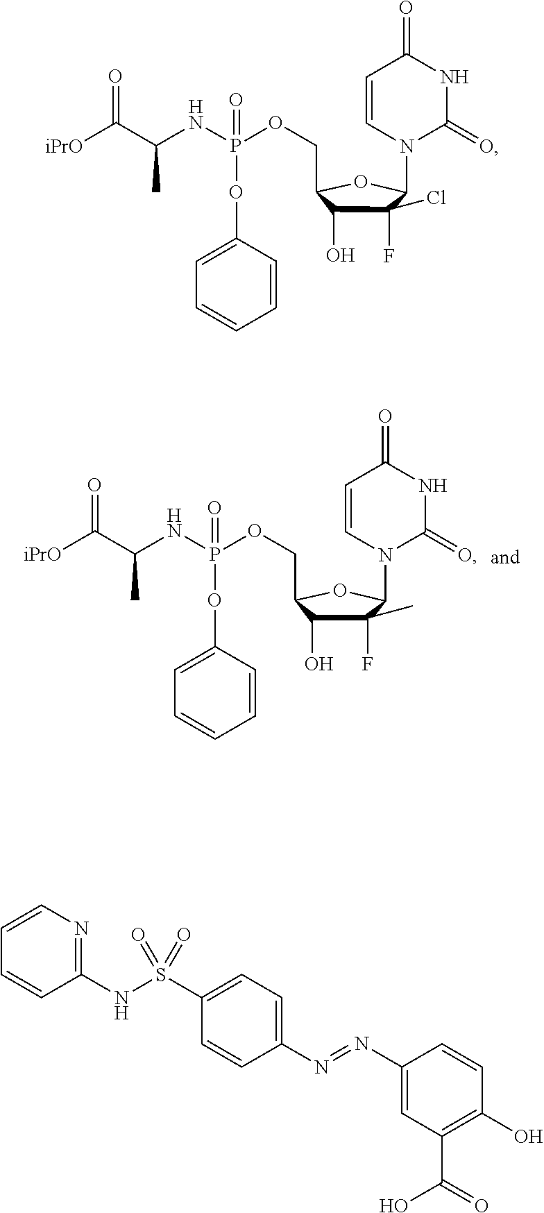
C1=C(OP(OCC2C(O)C(F)(C)C(N3C(=O)NC(=O)C=C3)O2)(NC(C)C(=O)[iPrO])=O)C=CC=C1.C1=C(OP(OCC2C(O)C(F)(Cl)C(N3C(=O)NC(=O)C=C3)O2)(NC(C)C(=O)[iPrO])=O)C=CC=C1.C1=CN=C(NS(C2=CC=C(N=NC3=CC(C(O)=O)=C(O)C=C3)C=C2)(=O)=O)C=C1
